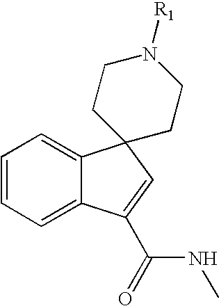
C1=CC=C2C(=C1)C1(C=C2C(=O)NC)CCN([R1])CC1
